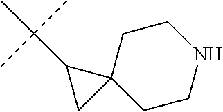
C1(C(C)(C)C)CC12CCNCC2
